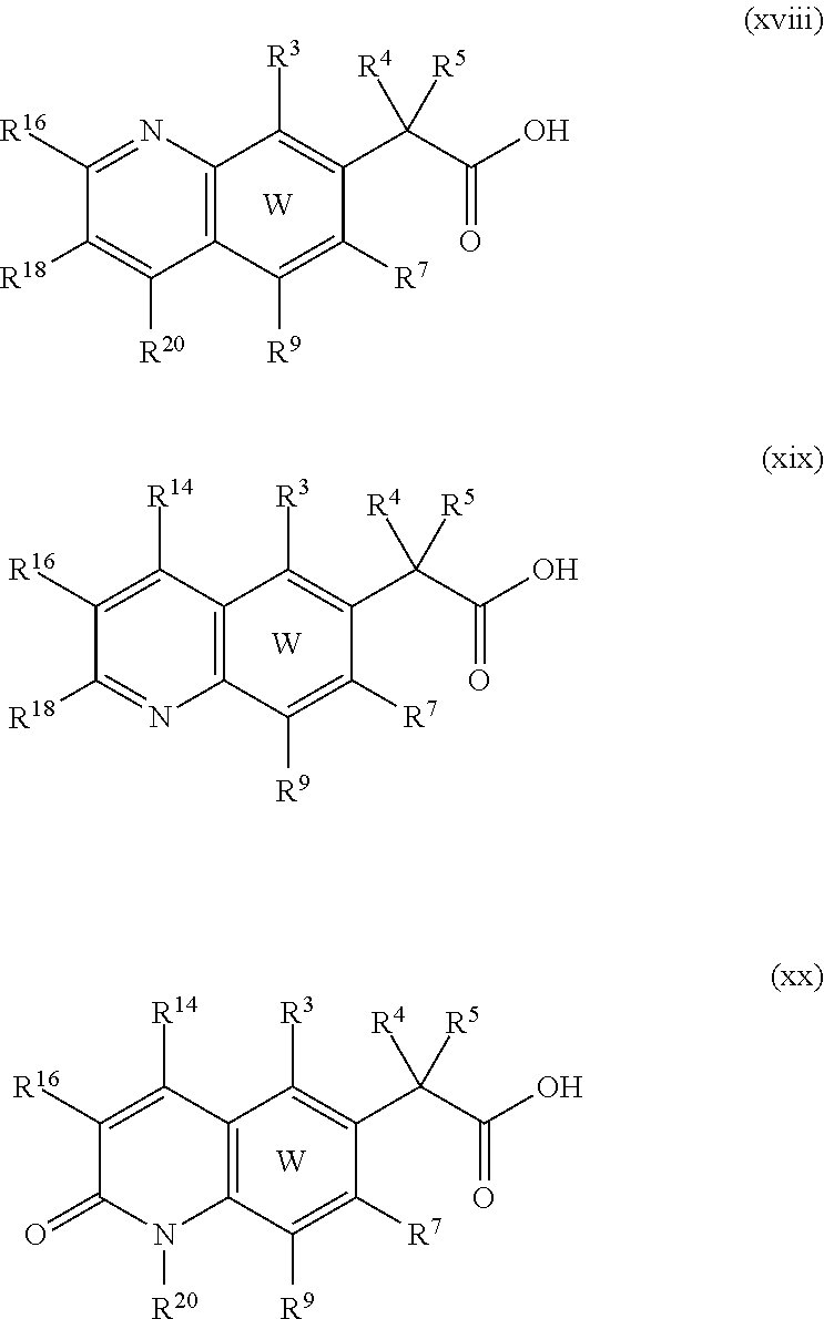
C1([R16])=NC2=C(C([R20])=C1[R18])C([R9])=C([R7])C(C(C(O)=O)([R5])[R4])=C2[R3].[W].C1([R16])=C([R14])C2=C(N=C1[R18])C([R9])=C([R7])C(C(C(O)=O)([R5])[R4])=C2[R3].[W].C1([R16])=C([R14])C2=C(N([R20])C1=O)C([R9])=C([R7])C(C(C(O)=O)([R5])[R4])=C2[R3].[W]
